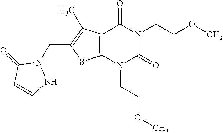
C12=C(N(CCOC)C(=O)N(CCOC)C1=O)SC(CN1C(=O)C=CN1)=C2C
